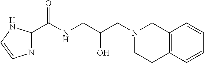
N1=C(C(NCC(CN2CC3=C(CC2)C=CC=C3)O)=O)NC=C1
